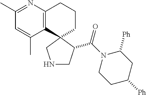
C12=C(C3(CCC1)CNCC3C(N1CCC([Ph])CC1[Ph])=O)C(C)=CC(C)=N2
